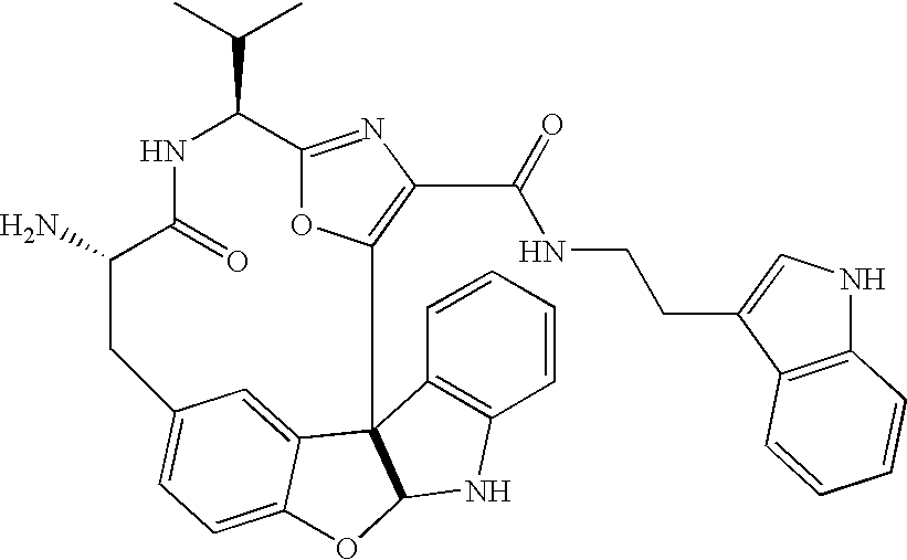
C1=CC=CC2=C1NC1C23C2=CC(=CC=C2O1)CC(N)C(=O)NC(C(C)C)C1=NC(C(NCCC2=CNC4=C2C=CC=C4)=O)=C3O1
